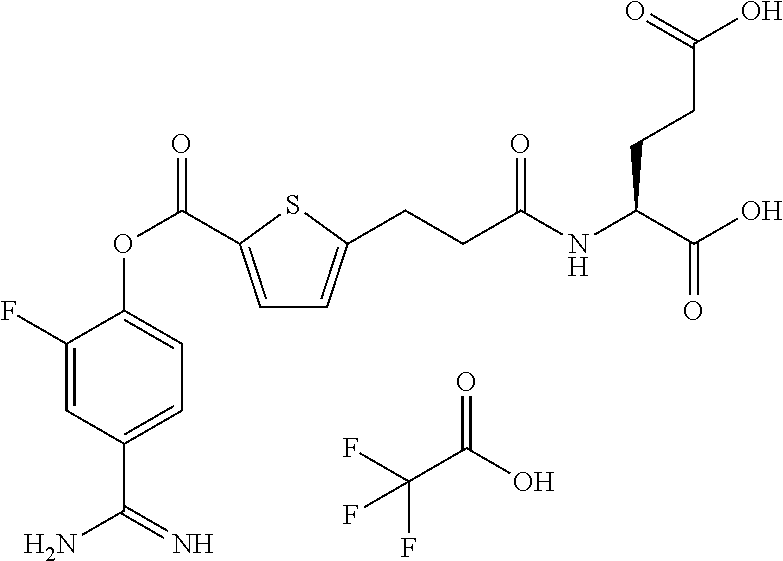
FC(C(O)=O)(F)F.C1=C(C(OC2=CC=C(C(=N)N)C=C2F)=O)SC(CCC(NC(C(O)=O)CCC(=O)O)=O)=C1
